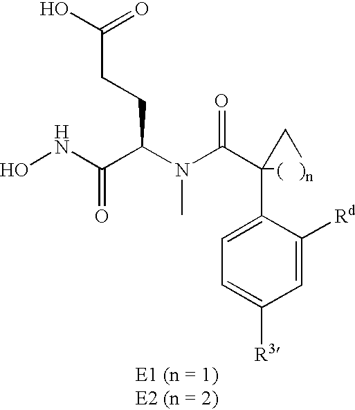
ONC(C(N(C(C1(C2=CC=C([R3])C=C2[Rd])[(   )n]C1)=O)C)CCC(O)=O)=O
